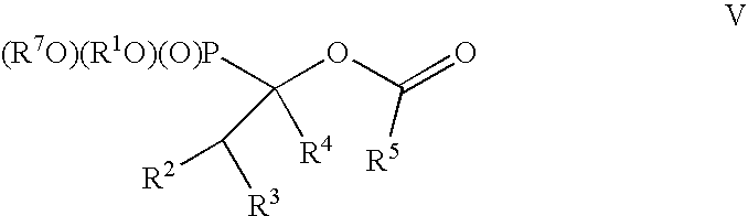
[(R7O)(R1O)(O)P]C(OC(=O)[R5])(C([R2])[R3])[R4]
